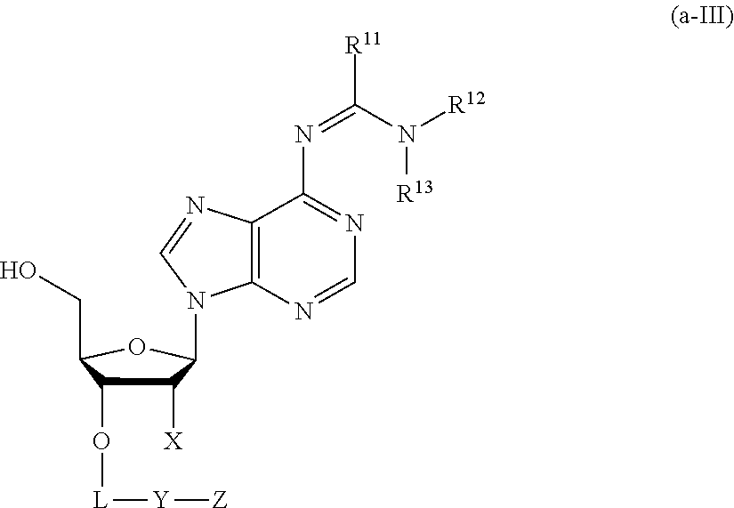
OCC1C(O[L][Y][Z])C([X])C(N2C3=C(N=C2)C(N=C(N([R13])[R12])[R11])=NC=N3)O1
